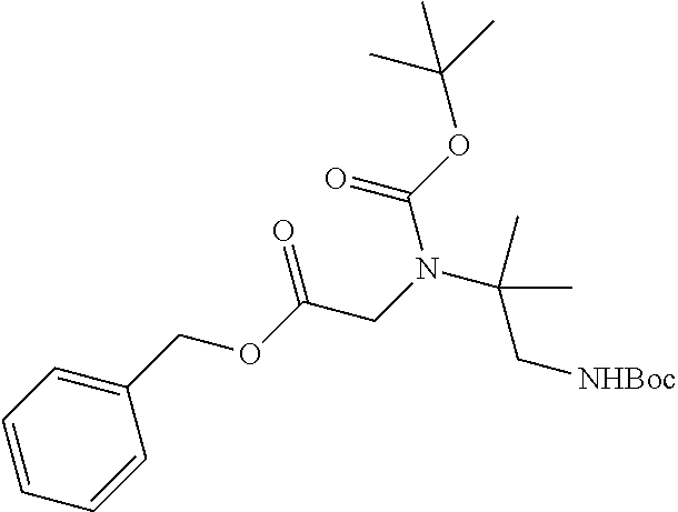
C1=CC=CC=C1COC(CN(C(C[NHBoc])(C)C)C(OC(C)(C)C)=O)=O
